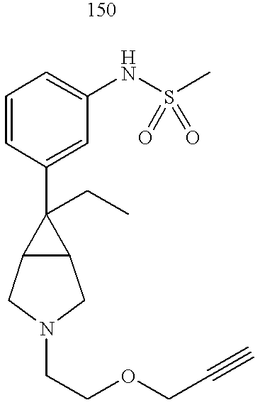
C1=CC(C2(CC)C3C2CN(CCOCC#C)C3)=CC(NS(C)(=O)=O)=C1
